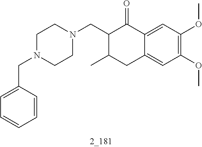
C1=CC(CN2CCN(CC3C(C)CC4=CC(OC)=C(OC)C=C4C3=O)CC2)=CC=C1
